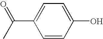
C1=CC(O)=CC=C1C(C)=O
